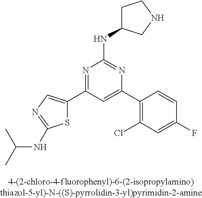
N1=C(C2=CN=C(NC(C)C)S2)C=C(C2=C(Cl)C=C(F)C=C2)N=C1NC1CCNC1
